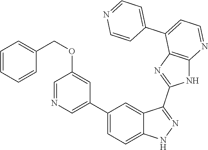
C1(C2=CC=C3C(=C2)C(C2=NC4=C(N2)N=CC=C4C2=CC=NC=C2)=NN3)=CN=CC(OCC2=CC=CC=C2)=C1
